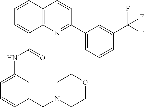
C1=CC2=C(C(C(=O)NC3=CC=CC(CN4CCOCC4)=C3)=C1)N=C(C1=CC=CC(C(F)(F)F)=C1)C=C2
